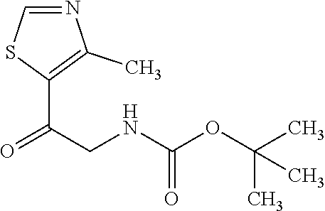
C1=NC(C)=C(C(CNC(OC(C)(C)C)=O)=O)S1
